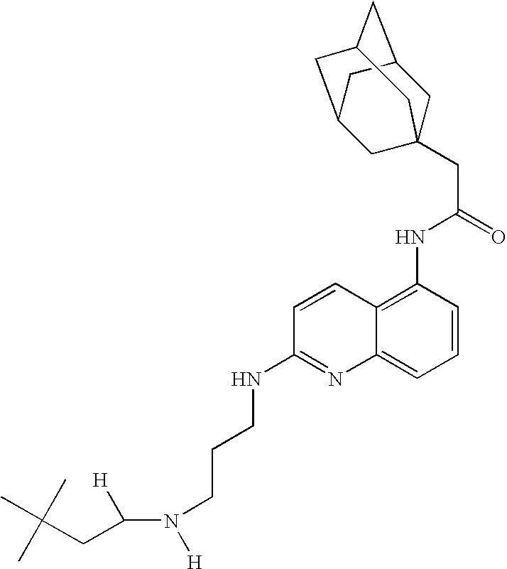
C([H])(N([H])CCCNC1=NC2=CC=CC(NC(CC34CC5CC(CC(C3)C5)C4)=O)=C2C=C1)CC(C)(C)C
